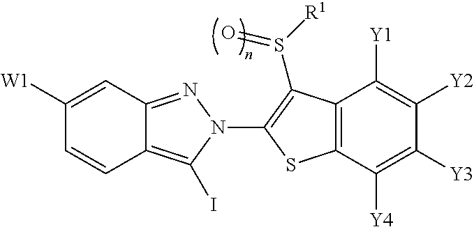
C12=NN(C3=C(S([R1])=O)C4=C(C([Y4])=C([Y3])C([Y2])=C4[Y1])S3)C(I)=C1C=CC([W1])=C2
